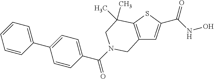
C12=C(SC(C(NO)=O)=C1)C(C)(C)CN(C(=O)C1=CC=C(C3=CC=CC=C3)C=C1)C2
